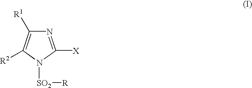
N1=C([X])N([SO2][R])C([R2])=C1[R1]
